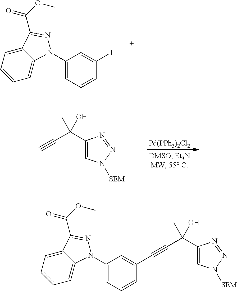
C12=CC=CC=C1N(C1=CC=CC(I)=C1)N=C2C(OC)=O.C1(C(C#C)(O)C)=CN([SEM])N=N1.[Pd(PPh3)2Cl2].C12=CC=CC=C1N(C1=CC=CC(C#CC(C3=CN([SEM])N=N3)(O)C)=C1)N=C2C(OC)=O
